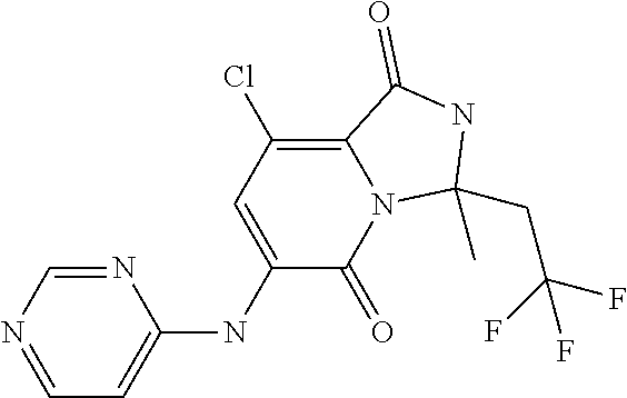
C1=NC=NC(NC2=CC(Cl)=C3N(C2=O)C(CC(F)(F)F)(C)NC3=O)=C1
